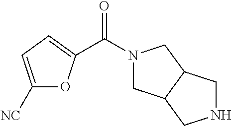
C(N1CC2C(C1)CNC2)(=O)C1=CC=C([NC])O1
